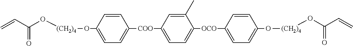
C1=C(O[(CH2)4]OC(=O)C=C)C=CC([COO]C2=CC=C([OCO]C3=CC=C(O[(CH2)4]OC(C=C)=O)C=C3)C(C)=C2)=C1
